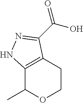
C12=C(CCOC1C)C(C(O)=O)=NN2
